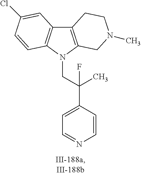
C12=C(N(CC(C3=CC=NC=C3)(F)C)C3=C1C=C(Cl)C=C3)CN(C)CC2
